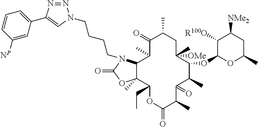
C12C(C)(C(CC)OC(=O)C(C)C(=O)C(C)C(OC3C([R100O])C([NMe2])CC(C)O3)C([OMe])(C)CC(C)C(=O)C1C)OC(=O)N2CCCCN1N=NC(C2=CC=CC([NP])=C2)=C1
